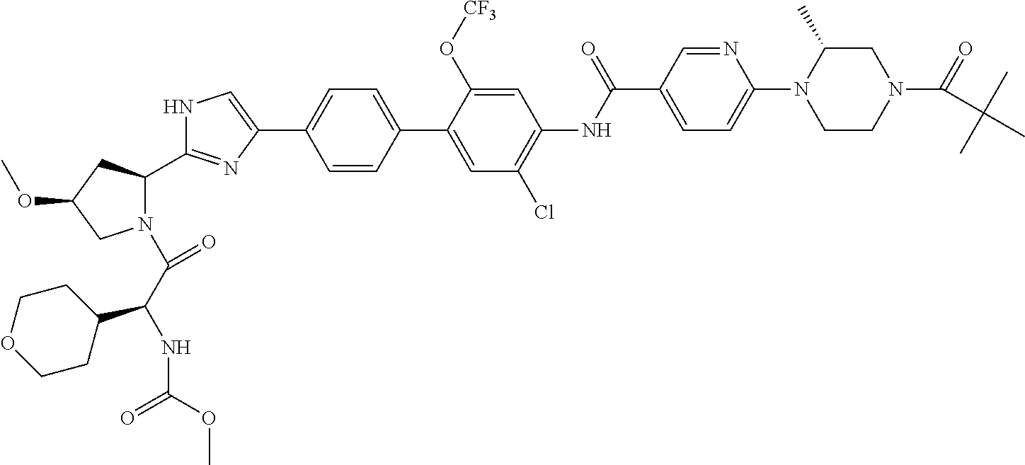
N1(C(C(NC(OC)=O)C2CCOCC2)=O)C(C2=NC(C3=CC=C(C4=CC(Cl)=C(NC(C5=CC=C(N6CCN(C(=O)C(C)(C)C)CC6C)N=C5)=O)C=C4O[CF3])C=C3)=CN2)CC(OC)C1
